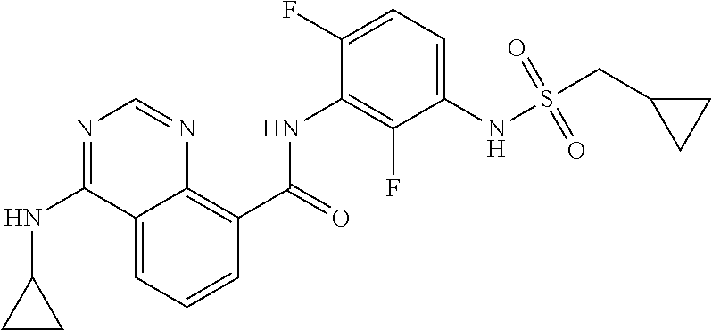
C12=CC=CC(C(=O)NC3=C(F)C(NS(CC4CC4)(=O)=O)=CC=C3F)=C1N=CN=C2NC1CC1
